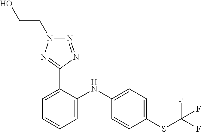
C1=C(NC2=CC=CC=C2C2=NN(CCO)N=N2)C=CC(SC(F)(F)F)=C1
